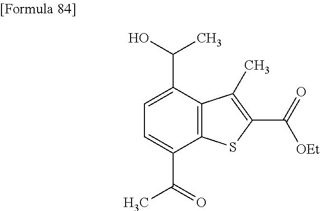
C1=C(C(=O)C)C2=C(C(C(O)C)=C1)C(C)=C(C(=O)[OEt])S2
